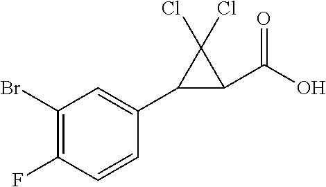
C1(Br)=C(F)C=CC(C2C(C(O)=O)C2(Cl)Cl)=C1
